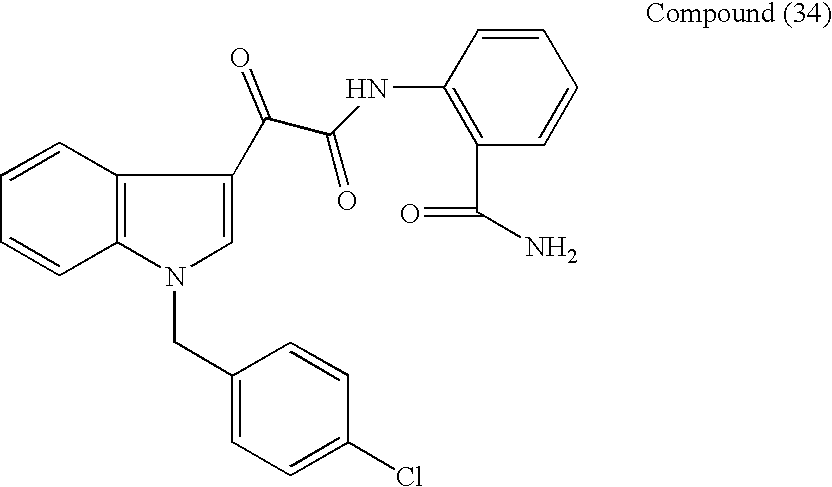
C1=CC2=C(C=C1)N(CC1=CC=C(Cl)C=C1)C=C2C(C(=O)NC1=C(C(N)=O)C=CC=C1)=O
